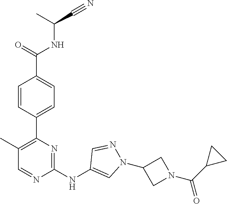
C(C(NC(C1=CC=C(C2=C(C)C=NC(NC3=CN(C4CN(C(=O)C5CC5)C4)N=C3)=N2)C=C1)=O)C)#N
